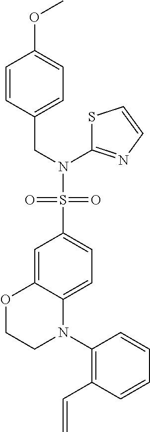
C1=C2C(=CC=C1S(=O)(=O)N(CC1=CC=C(OC)C=C1)C1=NC=CS1)N(C1=C(C=C)C=CC=C1)CCO2
